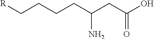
[R]CCCCC(CC(O)=O)N
